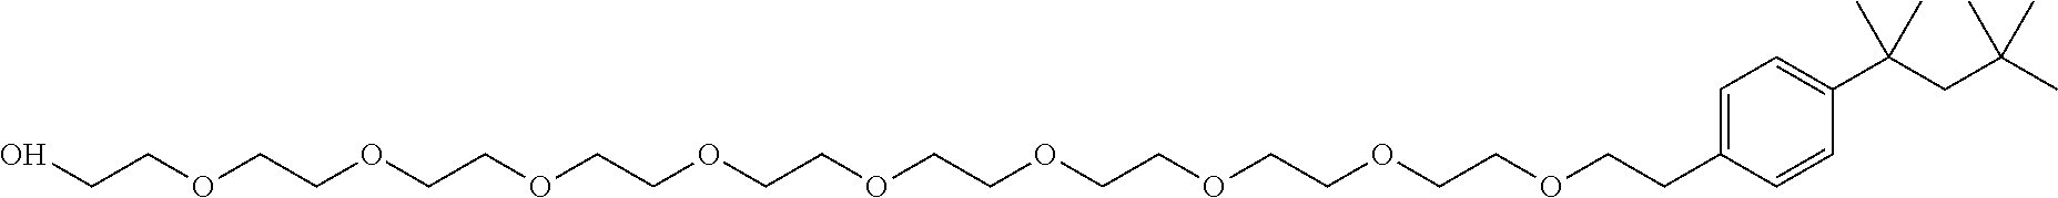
OCCOCCOCCOCCOCCOCCOCCOCCOCCOCCC1=CC=C(C(CC(C)(C)C)(C)C)C=C1
